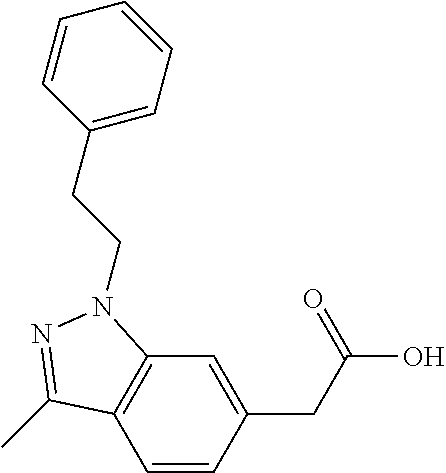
C1=CC(CC(=O)O)=CC2=C1C(C)=NN2CCC1=CC=CC=C1
